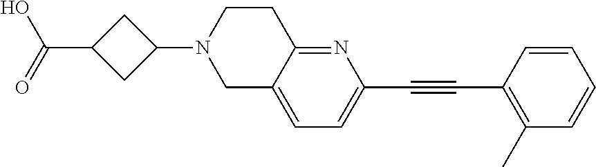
OC(C1CC(N2CC3=CC=C(C#CC4=C(C)C=CC=C4)N=C3CC2)C1)=O
